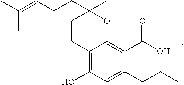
C1(O)=C2C(=C(C(O)=O)C(CCC)=C1)OC(C)(CCC=C(C)C)C=C2
